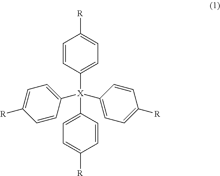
C1([X](C2=CC=C([R])C=C2)(C2=CC=C([R])C=C2)C2=CC=C([R])C=C2)=CC=C([R])C=C1
